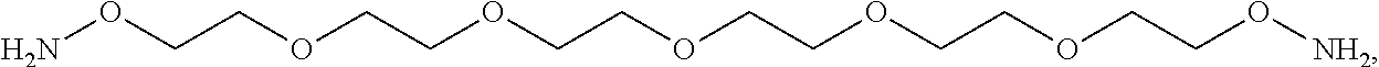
NOCCOCCOCCOCCOCCOCCO[NH2]
